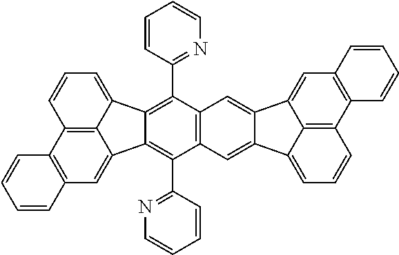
C12=C3C(=CC=C1)C1=C(C4=NC=CC=C4)C4=C(C(C5=NC=CC=C5)=C1C3=CC1=C2C=CC=C1)C=C1C(=C4)C2=CC3=C(C4=C2C1=CC=C4)C=CC=C3
